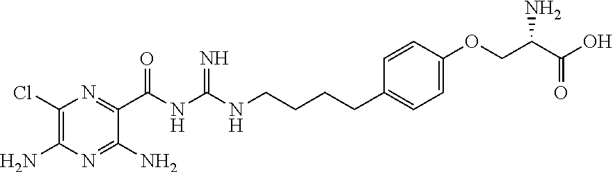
N1=C(C(NC(NCCCCC2=CC=C(OCC(C(O)=O)N)C=C2)=N)=O)C(N)=NC(N)=C1Cl
